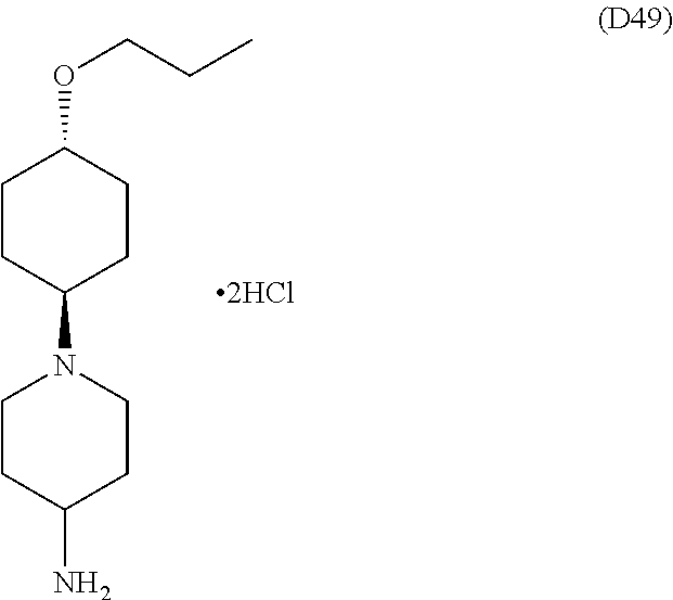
C1CC(N2CCC(N)CC2)CCC1OCCC
